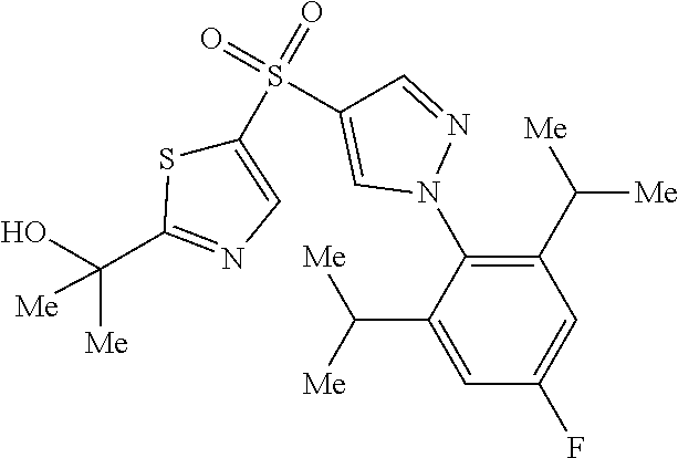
C1(C([Me])[Me])=C(N2N=CC(S(=O)(=O)C3=CN=C(C(O)([Me])[Me])S3)=C2)C(C([Me])[Me])=CC(F)=C1
